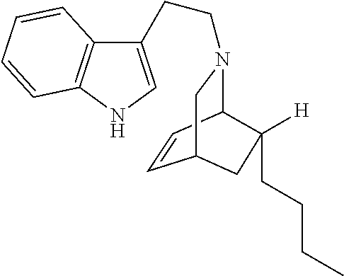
C12=C(NC=C1CCN1C3C=CC(C1)CC3([H])CCCC)C=CC=C2
